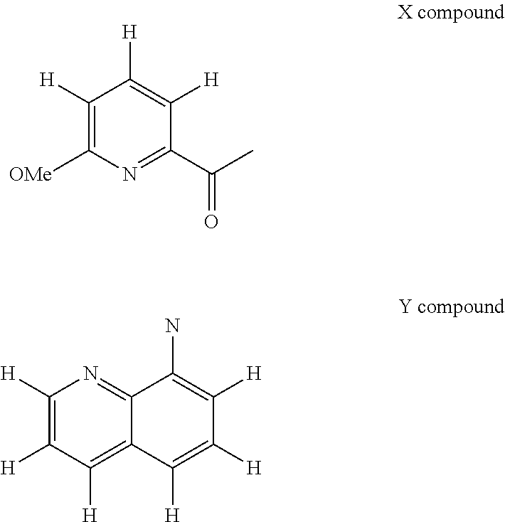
C1([H])=C([OMe])N=C(C(C)=O)C([H])=C1[H].C1([H])=C([H])C([H])=C2C(=N1)C(N)=C([H])C([H])=C2[H]
